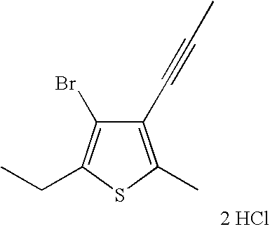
C1(C#CC)=C(C)SC(CC)=C1Br.[2 HCl]
